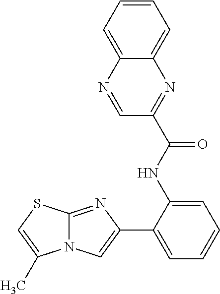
C1(NC(=O)C2=NC3=CC=CC=C3N=C2)=CC=CC=C1C1=CN2C(=N1)SC=C2C
